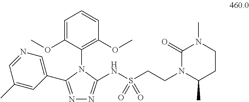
N(S(=O)(CCN1C(C)CCN(C)C1=O)=O)C1=NN=C(C2=CN=CC(C)=C2)N1C1=C(OC)C=CC=C1OC
